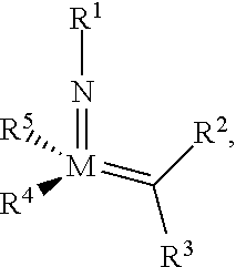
[M](=C([R2])[R3])(=N[R1])([R5])[R4]
